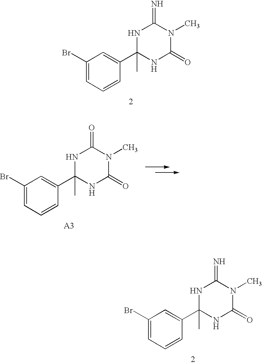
C1(Br)=CC=CC(C2(C)NC(=O)N(C)C(=N)N2)=C1.C1(Br)=CC=CC(C2(C)NC(=O)N(C)C(=O)N2)=C1.C1(Br)=CC=CC(C2(C)NC(=O)N(C)C(=N)N2)=C1
